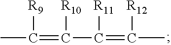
CC(=C([R10])C(=C([R12])C)[R11])[R9]
